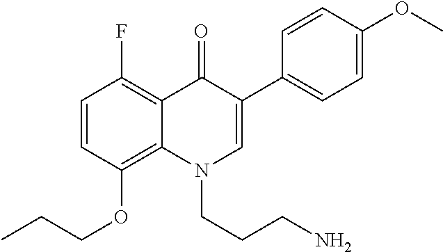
C1=CC(OCCC)=C2C(=C1F)C(=O)C(C1=CC=C(OC)C=C1)=CN2CCCN
